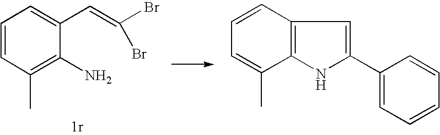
C1=CC(C)=C(N)C(C=C(Br)Br)=C1.C1=CC2=C(C(C)=C1)NC(C1=CC=CC=C1)=C2
